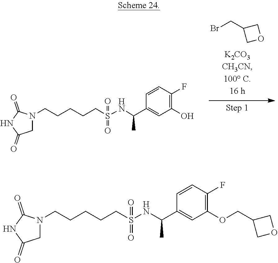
C1N(CCCCCS(=O)(=O)NC(C2=CC(O)=C(F)C=C2)C)C(=O)NC1=O.BrCC1COC1.C1N(CCCCCS(=O)(=O)NC(C2=CC(OCC3COC3)=C(F)C=C2)C)C(=O)NC1=O
